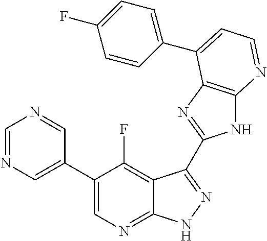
C1=NC=C(C2=CN=C3C(=C2F)C(C2=NC4=C(N2)N=CC=C4C2=CC=C(F)C=C2)=NN3)C=N1
